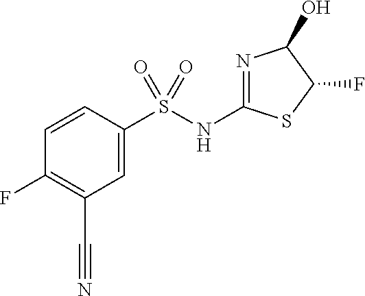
FC1=C(C#N)C=C(S(NC2=NC(O)C(F)S2)(=O)=O)C=C1
